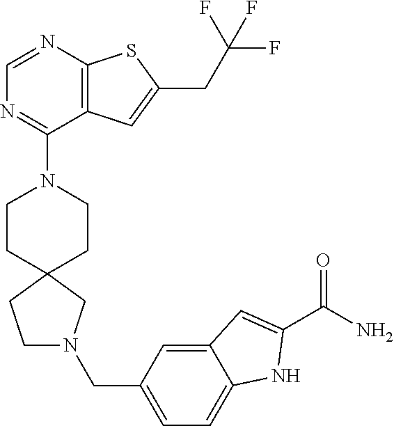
C12=C(C=C(CC(F)(F)F)S1)C(N1CCC3(CC1)CCN(CC1=CC=C4C(=C1)C=C(C(N)=O)N4)C3)=NC=N2
